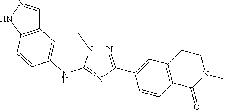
C1(NC2=NC(C3=CC4=C(C=C3)C(=O)N(C)CC4)=NN2C)=CC2=C(C=C1)NN=C2
